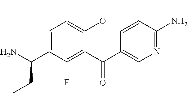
C1(C(C2=CN=C(N)C=C2)=O)=C(F)C(C(N)CC)=CC=C1OC
